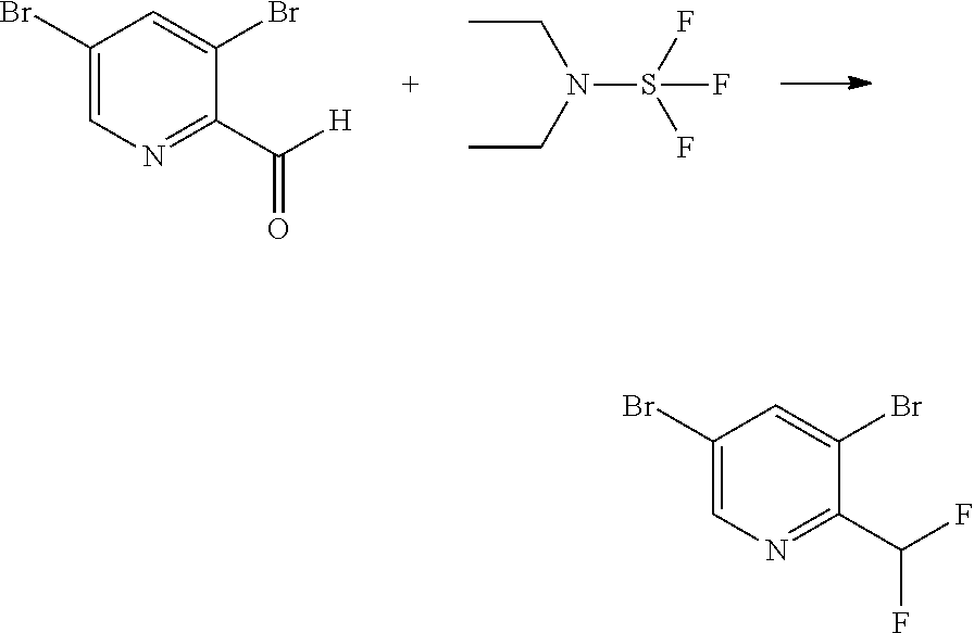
C1(Br)=CN=C(C([H])=O)C(Br)=C1.CCN(CC)S(F)(F)F.C1(Br)=CN=C(C(F)F)C(Br)=C1
